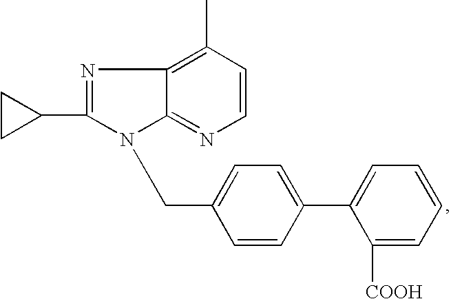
C1CC1C1=NC2=C(C)C=CN=C2N1CC1=CC=C(C2=CC=CC=C2[COOH])C=C1
